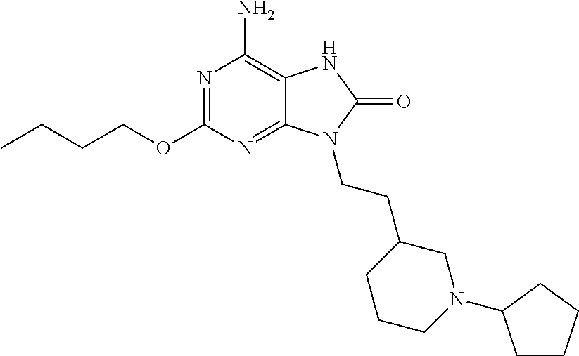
N1=C(OCCCC)N=C2C(=C1N)NC(=O)N2CCC1CCCN(C2CCCC2)C1
